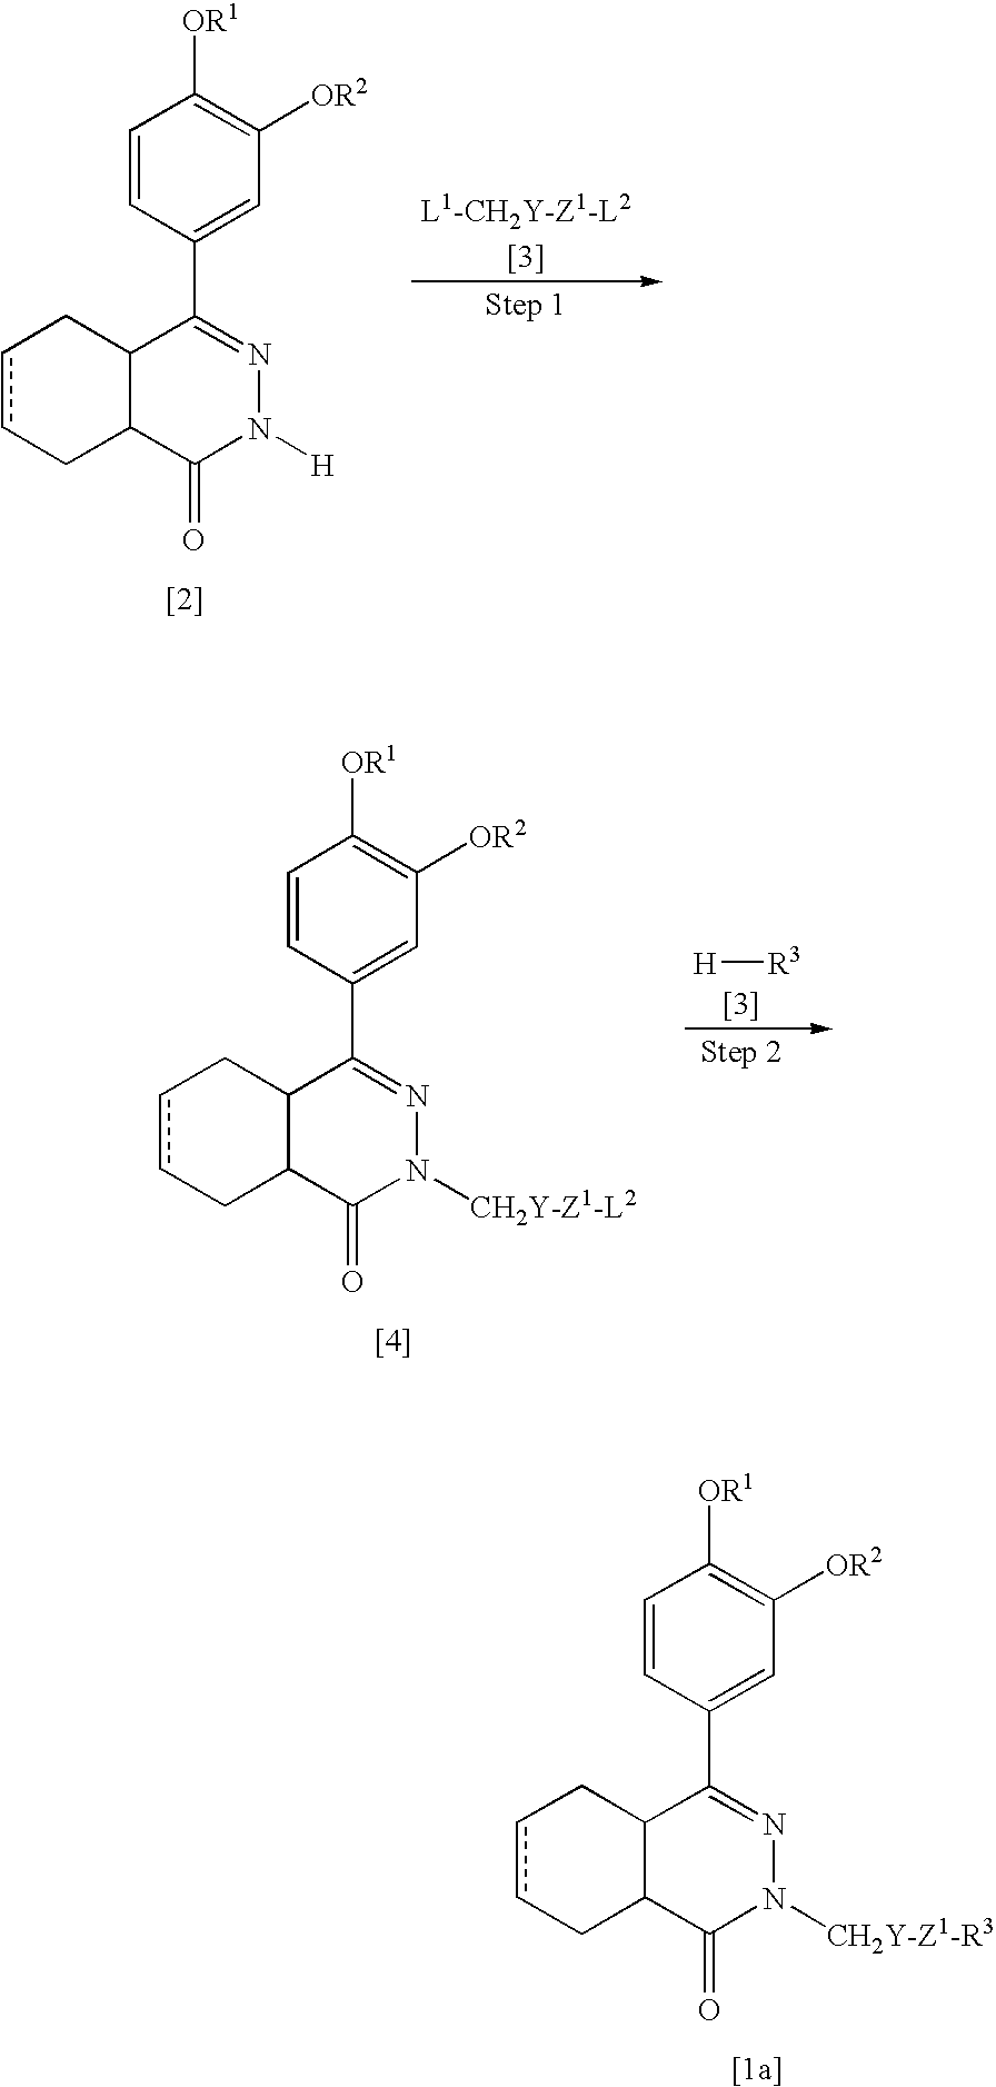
c1cCC2C(C1)C(C1=CC([OR2])=C([OR1])C=C1)=NN([H])C2=O.c1cCC2C(C1)C(C1=CC([OR2])=C([OR1])C=C1)=NN([CH2Y-Z1-L2])C2=O.[H][R3].c1cCC2C(C1)C(C1=CC([OR2])=C([OR1])C=C1)=NN([CH2Y-Z1-R3])C2=O
